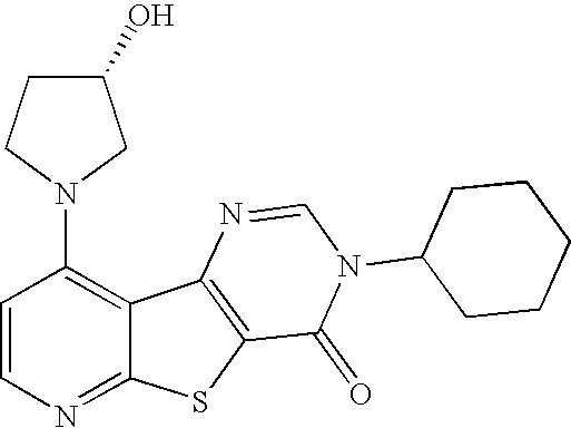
C1=CN=C2C(=C1N1CCC(O)C1)C1=C(S2)C(=O)N(C2CCCCC2)C=N1
